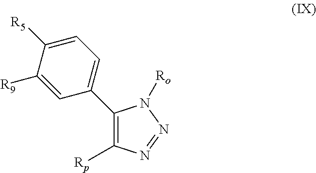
C1(C2=CC=C([R5])C([R9])=C2)=C([Rp])N=NN1[Ro]
